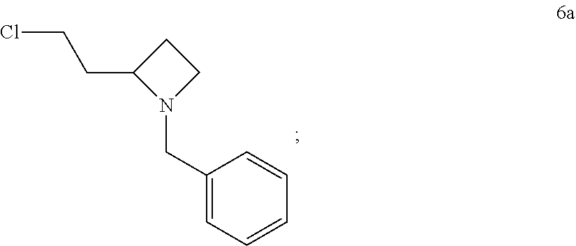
C(C1N(CC2=CC=CC=C2)CC1)CCl
